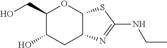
C1(CO)C(O)CC2C(O1)SC(NCC)=N2
